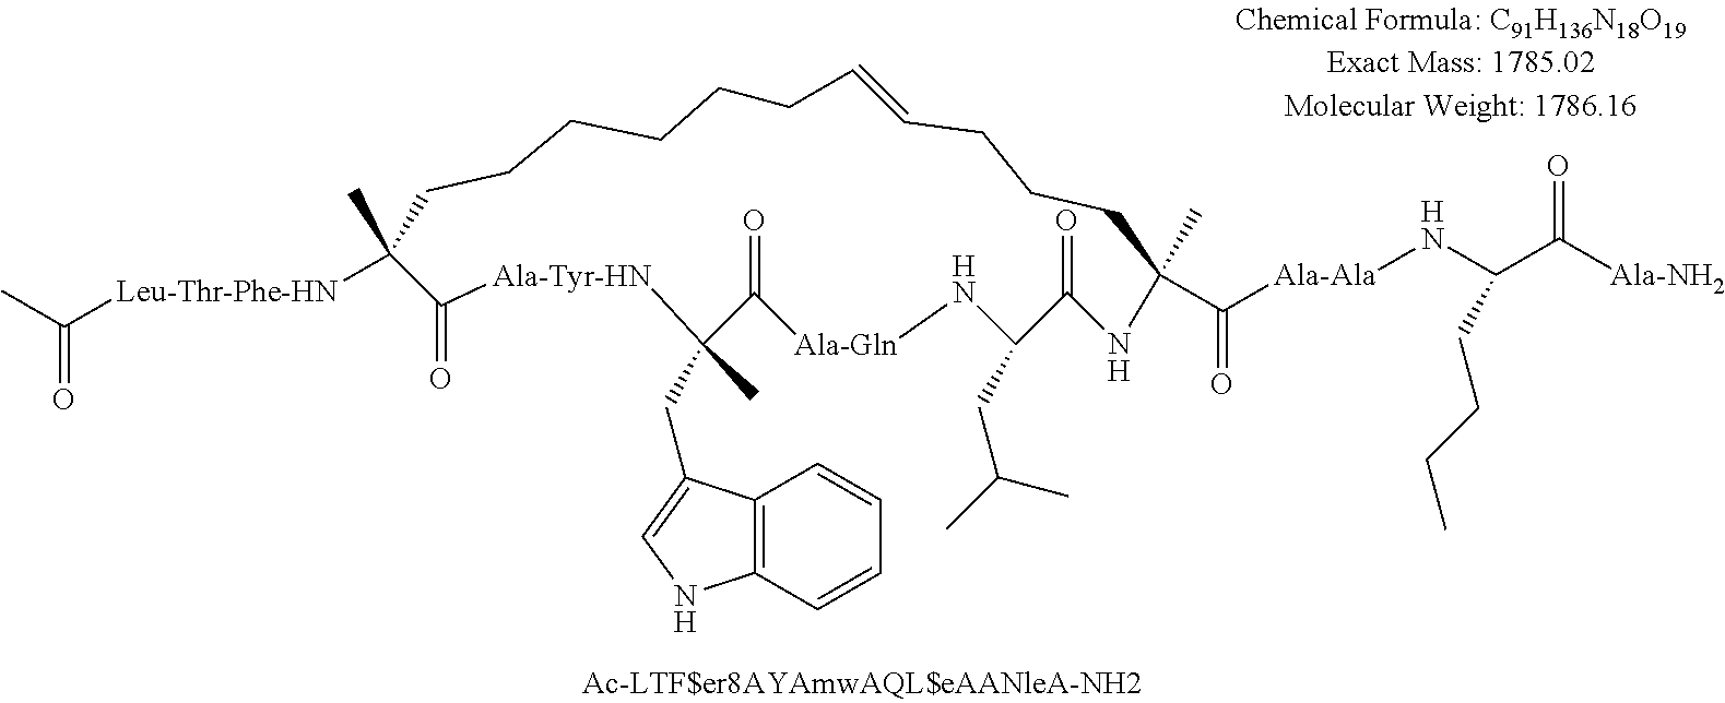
CC([Leu-Thr-Phe-HN]C1(C)CCCCCCC=CCCCC(C)(C([Ala-Ala]NC(C([Ala-NH2])=O)CCCC)=O)NC(=O)C(CC(C)C)N[Ala-Gln]C(=O)C(CC2=CNC3=C2C=CC=C3)(C)[Ala-Tyr-HN]C1=O)=O
